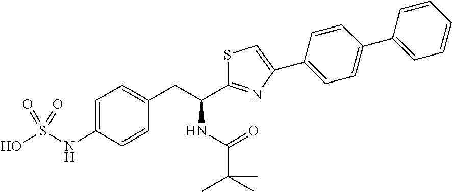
C1=C(NS(O)(=O)=O)C=CC(CC(NC(C(C)(C)C)=O)C2=NC(C3=CC=C(C4=CC=CC=C4)C=C3)=CS2)=C1
